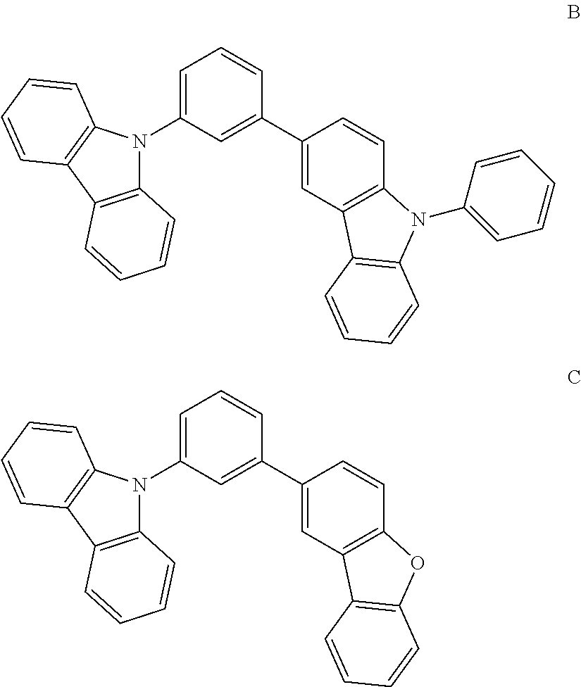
C1=C(N2C3=C(C4=C2C=CC=C4)C=CC=C3)C=C(C2=CC3=C(C=C2)N(C2=CC=CC=C2)C2=C3C=CC=C2)C=C1.C1=C(N2C3=C(C4=C2C=CC=C4)C=CC=C3)C=C(C2=CC3=C(C=C2)OC2=C3C=CC=C2)C=C1
